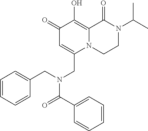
C1(=O)C=C(CN(C(C2=CC=CC=C2)=O)CC2=CC=CC=C2)N2C(=C1O)C(=O)N(C(C)C)CC2
